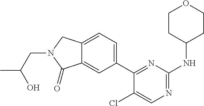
C(N1CC2=CC=C(C3=NC(NC4CCOCC4)=NC=C3Cl)C=C2C1=O)C(C)O
